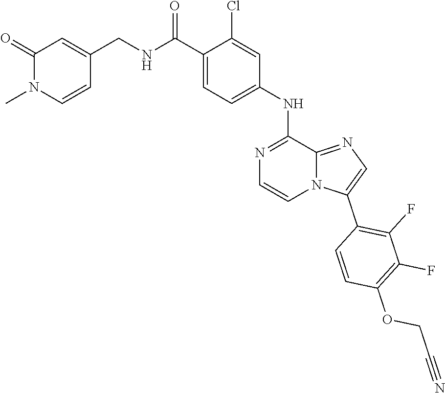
C1(NC2=CC=C(C(NCC3=CC(=O)N(C)C=C3)=O)C(Cl)=C2)=NC=CN2C1=NC=C2C1=C(F)C(F)=C(OCC#N)C=C1
